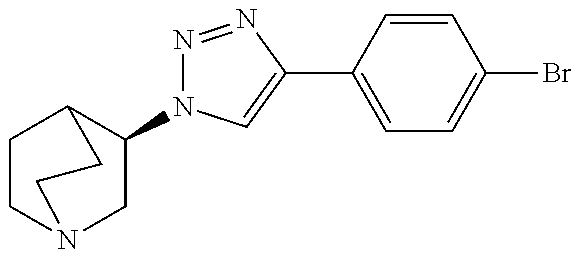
C1(N2N=NC(C3=CC=C(Br)C=C3)=C2)CN2CCC1CC2
